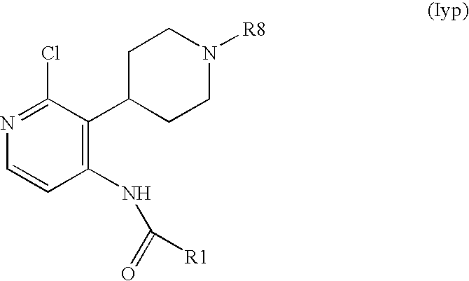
C1C(C2=C(NC(=O)[R1])C=CN=C2Cl)CCN([R8])C1
